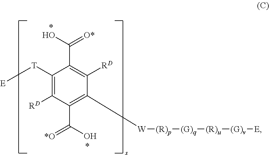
C1([T][E])=C([RD])C(C(O)=[*O])=C([W][(R)p][(G)q][(R)u][(G)v][E])C([RD])=C1C(O)=[O*]
